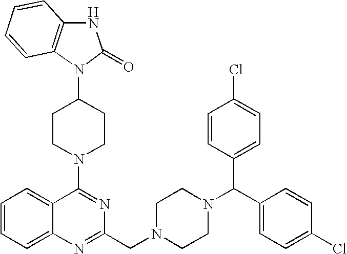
C1=CC=C2C(=C1)N=C(CN1CCN(C(C3=CC=C(Cl)C=C3)C3=CC=C(Cl)C=C3)CC1)N=C2N1CCC(N2C(=O)NC3=C2C=CC=C3)CC1
